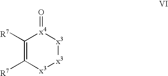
C1([R7])=C([R7])[x3][x3][x3][x4]1=O
